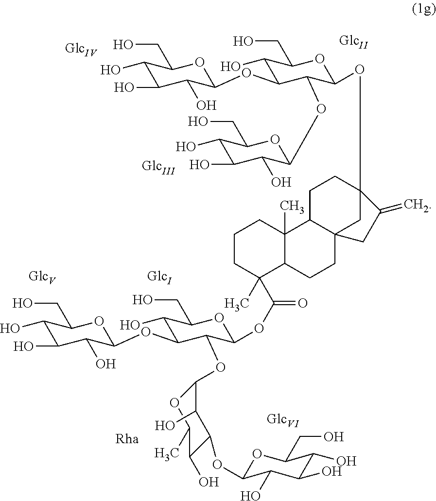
C1(O)C(O)C(O)C(OC2C(O)C(CO)OC(OC(=O)C3(C)C4C(C)(CCC3)C3CCC5(OC6C(OC7C(O)C(O)C(O)C(CO)O7)C(OC7C(O)C(O)C(O)C(CO)O7)C(O)C(CO)O6)CC3(CC4)CC5=C)C2OC2OC(C)C(O)C(OC3OC(CO)C(O)C(O)C3O)C2O)OC1CO
